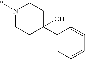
N1(*)CCC(C2=CC=CC=C2)(O)CC1
